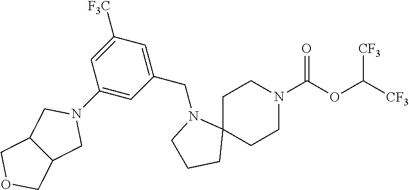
C1C2(CCN(C(OC([CF3])[CF3])=O)C1)N(CC1=CC([F3C])=CC(N3CC4C(C3)COC4)=C1)CCC2
